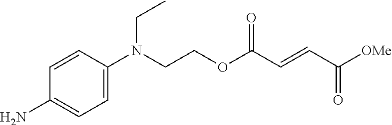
[OMe]C(C=CC(OCCN(C1=CC=C(N)C=C1)CC)=O)=O
